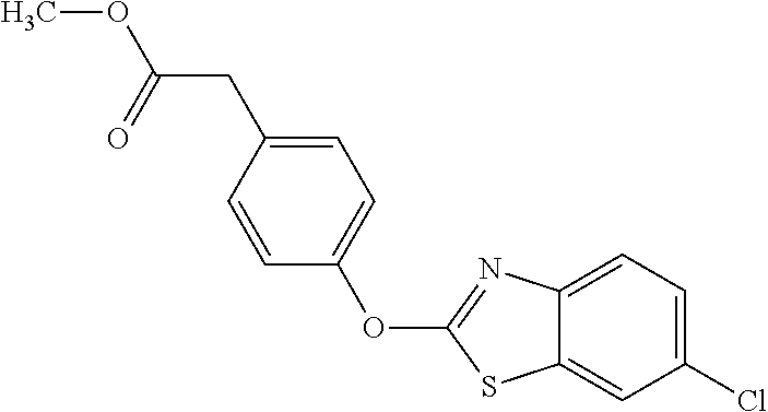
C1=CC(CC(OC)=O)=CC=C1OC1=NC2=CC=C(Cl)C=C2S1
